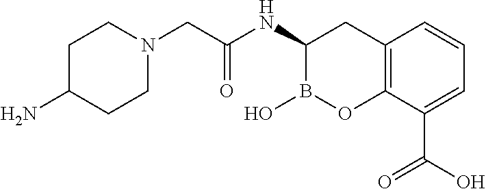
C1C(N)CCN(CC(NC2B(O)OC3=C(C2)C=CC=C3C(O)=O)=O)C1
